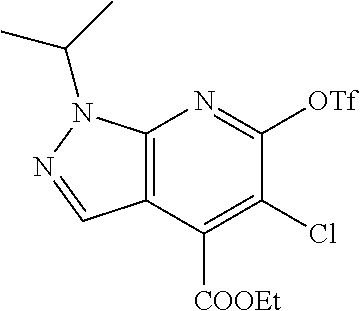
C12=C(C([COOEt])=C(Cl)C([OTf])=N1)C=NN2C(C)C
